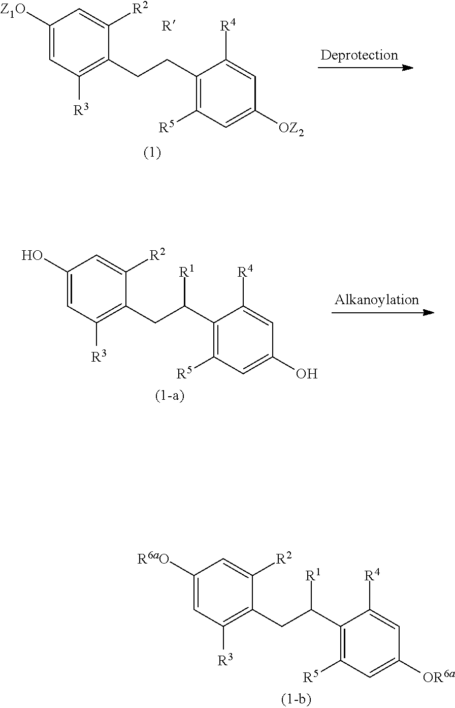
C1([Z1O])=CC([R3])=C(CCC2=C([R5])C=C([OZ2])C=C2[R4])C([R2])=C1.[R].C1(O)=CC([R3])=C(CC(C2=C([R5])C=C(O)C=C2[R4])[R1])C([R2])=C1.C1([R6aO])=CC([R3])=C(CC(C2=C([R5])C=C([OR6a])C=C2[R4])[R1])C([R2])=C1
